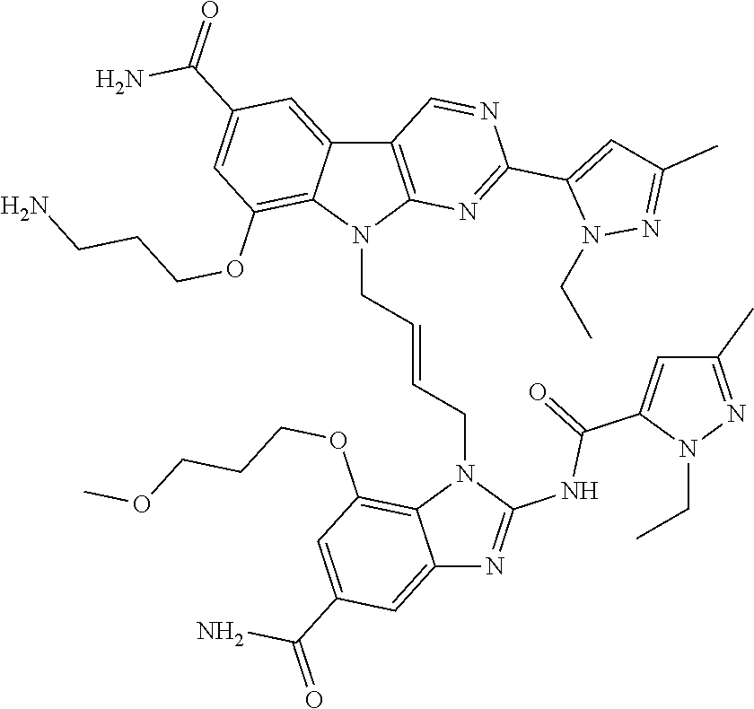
C12=CC(C(=O)N)=CC(OCCCOC)=C1N(CC=CCN1C3=C(C4=CC(C(=O)N)=CC(OCCCN)=C14)C=NC(C1=CC(C)=NN1CC)=N3)C(NC(C1=CC(C)=NN1CC)=O)=N2
